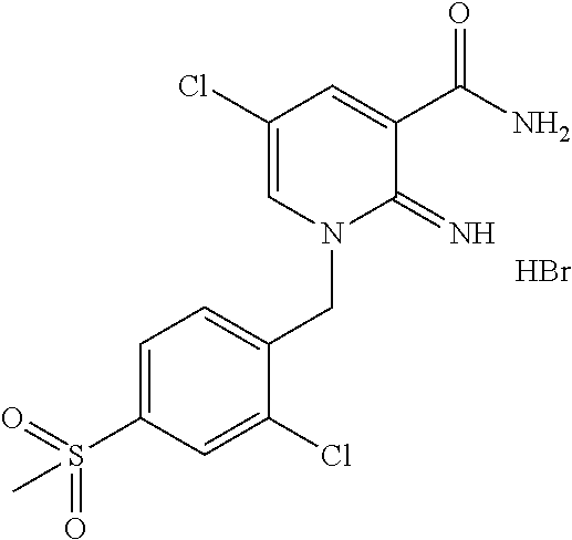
C1(Cl)=CN(CC2=CC=C(S(=O)(=O)C)C=C2Cl)C(=N)C(C(N)=O)=C1.Br
